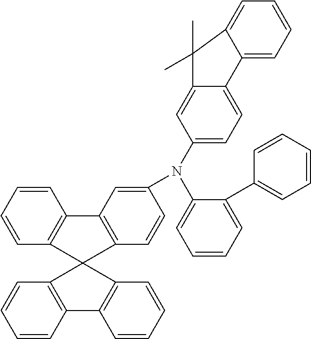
C1=CC=CC2=C1C1=C(C=CC(N(C3=CC=C4C(=C3)C(C)(C)C3=CC=CC=C43)C3=CC=CC=C3C3=CC=CC=C3)=C1)C21C2=C(C=CC=C2)C2=C1C=CC=C2
